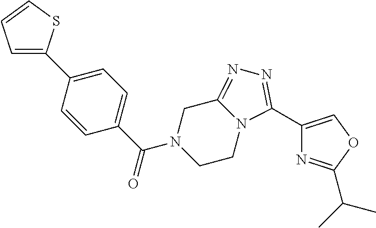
C1(C2=CC=CS2)=CC=C(C(N2CCN3C(=NN=C3C3=COC(C(C)C)=N3)C2)=O)C=C1
